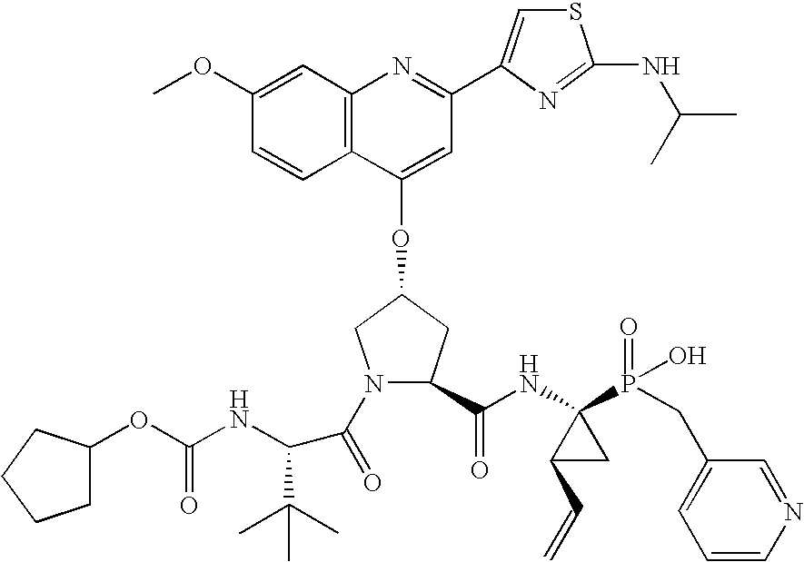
C12=C(C(OC3CN(C(=O)C(C(C)(C)C)NC(OC4CCCC4)=O)C(C(NC4(P(=O)(O)CC5=CC=CN=C5)C(C=C)C4)=O)C3)=CC(C3=CSC(NC(C)C)=N3)=N1)C=CC(OC)=C2
